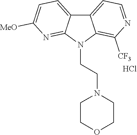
C12=CC=NC([CF3])=C1N(CCN1CCOCC1)C1=NC([MeO])=CC=C21.Cl
